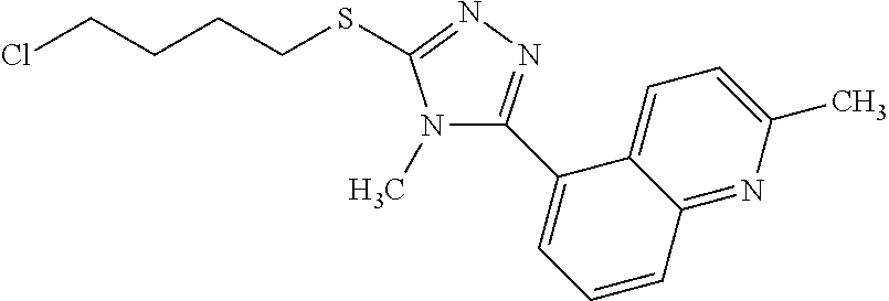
ClCCCCSC1=NN=C(C2=CC=CC3=NC(C)=CC=C23)N1C
